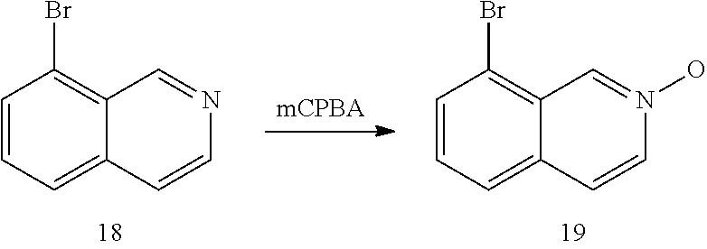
C1=CC=C2C(=C1Br)C=NC=C2.C1=CC=C2C(=C1Br)C=N(O)C=C2
